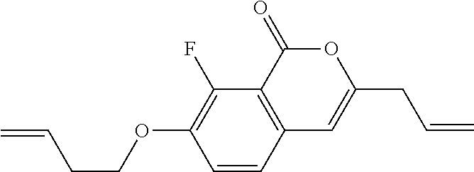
C1=CC2=C(C(F)=C1OCCC=C)C(=O)OC(CC=C)=C2
